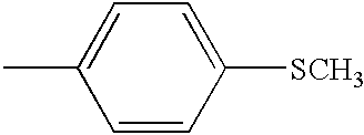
CC1=CC=C([SCH3])C=C1
